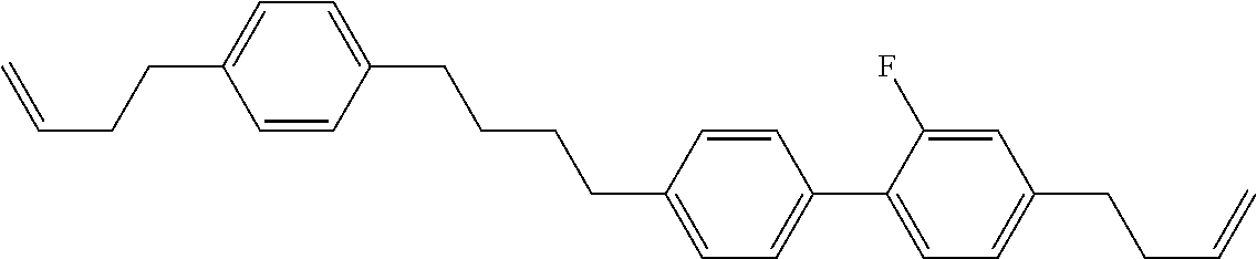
C1=CC(CCCCC2=CC=C(C3=CC=C(CCC=C)C=C3F)C=C2)=CC=C1CCC=C
